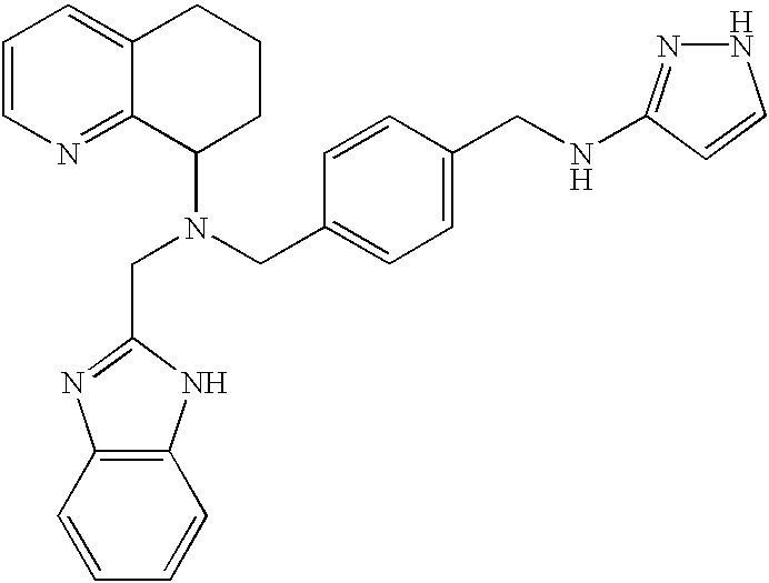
C(N(CC1=CC=C(CNC2=NNC=C2)C=C1)C1CCCC2=CC=CN=C12)C1=NC2=C(N1)C=CC=C2
